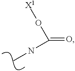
C(NC)(=O)O[X1]
